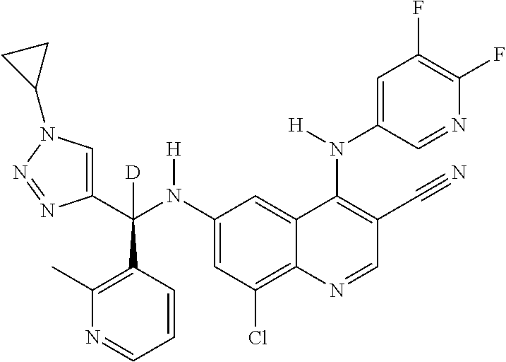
C1(N(C(C2=CN(C3CC3)N=N2)(C2=C(C)N=CC=C2)[D])[H])=CC(Cl)=C2C(=C1)C(N(C1=CC(F)=C(F)N=C1)[H])=C(C#N)C=N2
